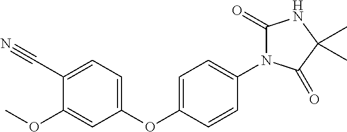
C1(OC2=CC=C(N3C(=O)NC(C)(C)C3=O)C=C2)=CC=C(C#N)C(OC)=C1
